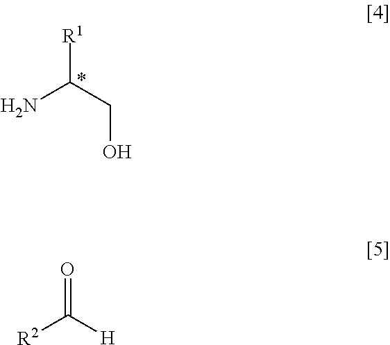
[R1]C(CO)N.O=C([H])[R2]
